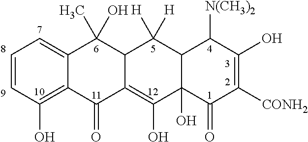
C1=CC(O)=C2C(=C1)C(C)(O)C1C(=C(O)C3(O)C(C1([H])[H])C([N(CH3)2])C(O)=C([CONH2])C3=O)C2=O
